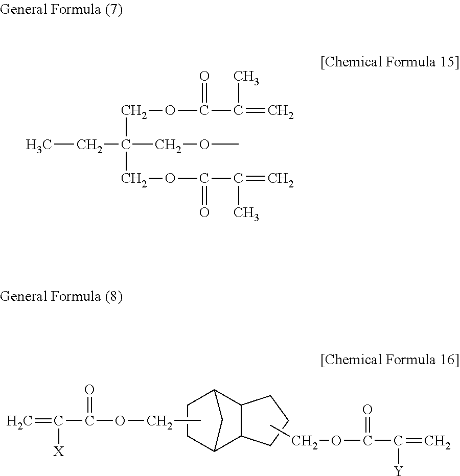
C=C(C(OCC)=O)[X].C12C3C(C(C1)CC2)CCC3.CCOC(C(=C)[Y])=O.CCC(COC)(COC(C(=C)C)=O)COC(C(=C)C)=O
